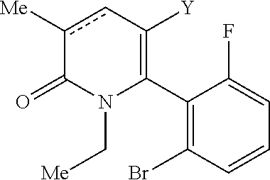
C1(C2=C([Y])cc([Me])C(=O)N2C[Me])=C(Br)C=CC=C1F
